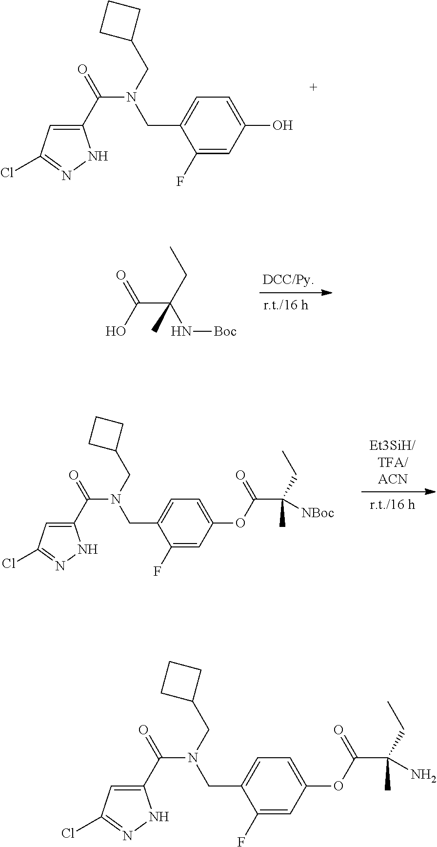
C1(C(=O)N(CC2CCC2)CC2=CC=C(O)C=C2F)=CC(Cl)=NN1.C1(C(=O)N(CC2CCC2)CC2=CC=C(OC(C(CC)([NBoc])C)=O)C=C2F)=CC(Cl)=NN1.C(C(CC)(N[Boc])C)(O)=O.C1(C(=O)N(CC2CCC2)CC2=CC=C(OC(C(CC)(N)C)=O)C=C2F)=CC(Cl)=NN1
